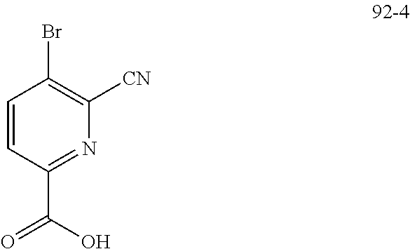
C1=CC(C(O)=O)=NC([CN])=C1Br
